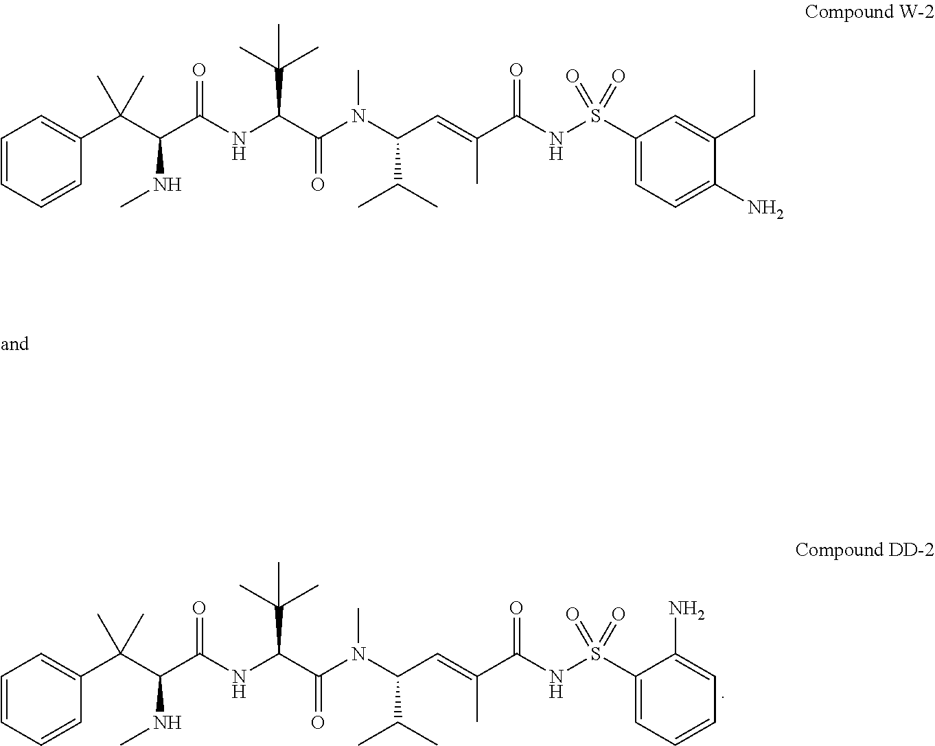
C1=CC=CC(C(C(C(NC(C(N(C(C=C(C(NS(C2=CC=C(N)C(CC)=C2)(=O)=O)=O)C)C(C)C)C)=O)C(C)(C)C)=O)NC)(C)C)=C1.C1=CC=CC(C(C(C(NC(C(N(C(C=C(C(NS(C2=CC=CC=C2N)(=O)=O)=O)C)C(C)C)C)=O)C(C)(C)C)=O)NC)(C)C)=C1
